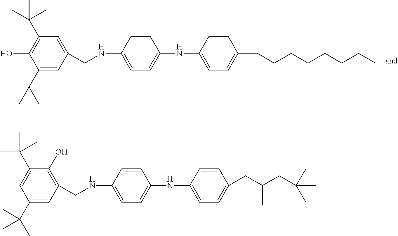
C1(NCC2=CC(C(C)(C)C)=C(O)C(C(C)(C)C)=C2)=CC=C(NC2=CC=C(CCCCCCCC)C=C2)C=C1.C1(NCC2=C(O)C(C(C)(C)C)=CC(C(C)(C)C)=C2)=CC=C(NC2=CC=C(CC(CC(C)(C)C)C)C=C2)C=C1
